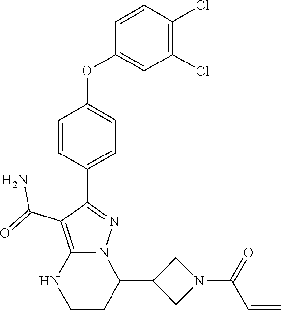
C1(Cl)=C(Cl)C=CC(OC2=CC=C(C3=NN4C(=C3C(=O)N)NCCC4C3CN(C(=O)C=C)C3)C=C2)=C1
